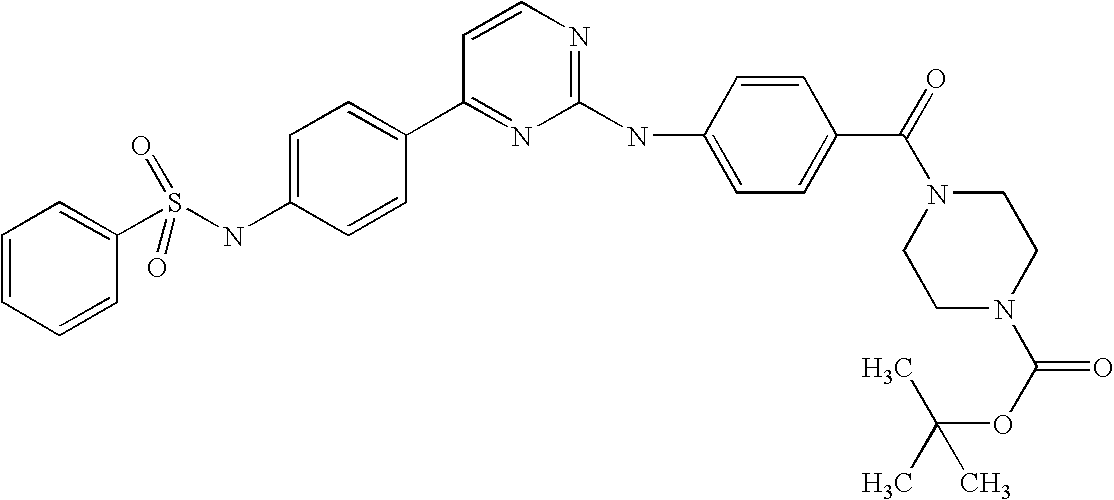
S(NC1=CC=C(C2=NC(NC3=CC=C(C(=O)N4CCN(C(OC(C)(C)C)=O)CC4)C=C3)=NC=C2)C=C1)(=O)(=O)C1=CC=CC=C1
